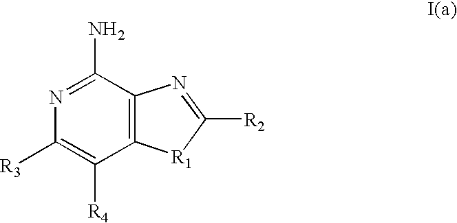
N1=C(N)C2=C(C([R4])=C1[R3])[R1]C([R2])=N2
